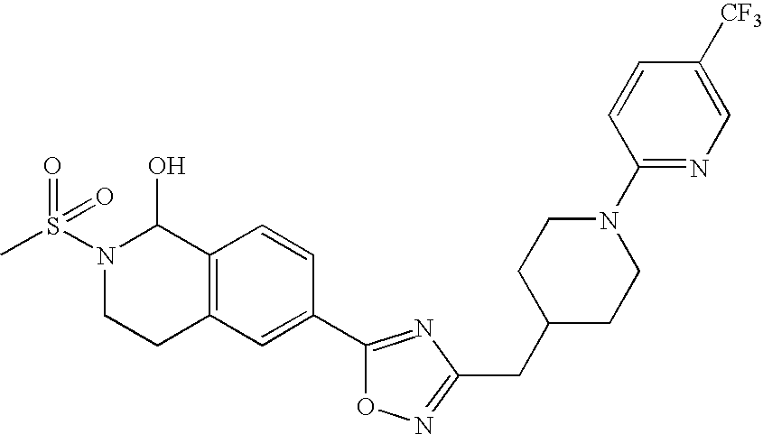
C12=C(C=C(C3=NC(CC4CCN(C5=NC=C([CF3])C=C5)CC4)=NO3)C=C1)CCN(S(C)(=O)=O)C2O
